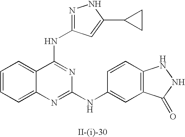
C12=CC=CC=C1C(NC1=NNC(C3CC3)=C1)=NC(NC1=CC3=C(C=C1)NNC3=O)=N2
